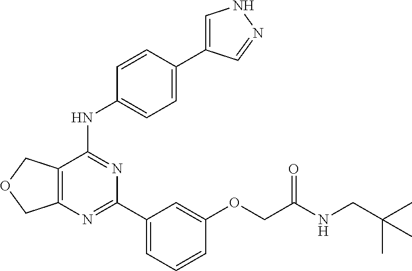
C12=C(C(NC3=CC=C(C4=CNN=C4)C=C3)=NC(C3=CC=CC(OCC(NCC(C)(C)C)=O)=C3)=N1)COC2
